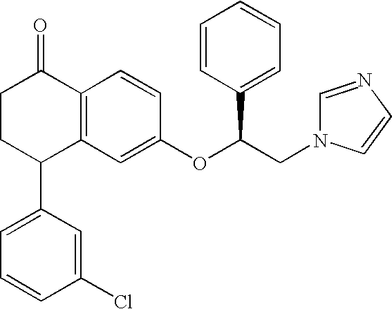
C1CC(C2=CC=CC(Cl)=C2)C2=C(C1=O)C=CC(OC(CN1C=NC=C1)C1=CC=CC=C1)=C2
